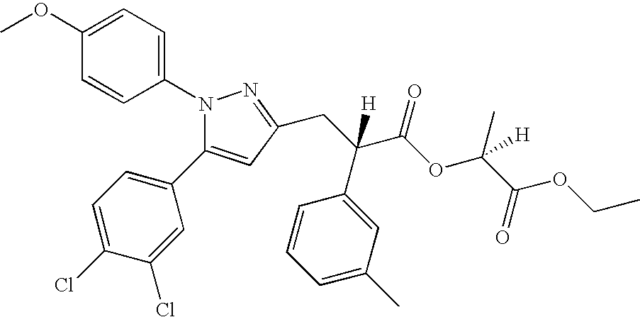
N1(C2=CC=C(OC)C=C2)N=C(CC(C2=CC(C)=CC=C2)(C(OC(C(OCC)=O)(C)[H])=O)[H])C=C1C1=CC=C(Cl)C(Cl)=C1
